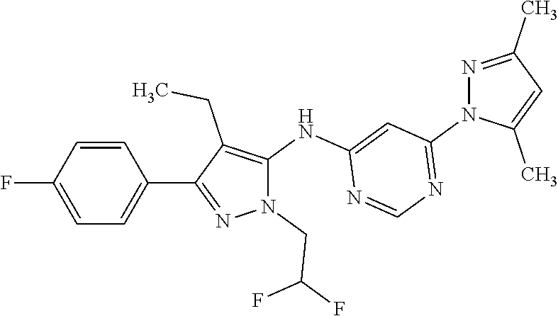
FC1=CC=C(C2=NN(CC(F)F)C(NC3=CC(N4C(C)=CC(C)=N4)=NC=N3)=C2CC)C=C1
